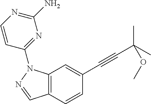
C12=C(C=CC(C#CC(C)(C)OC)=C1)C=NN2C1=NC(N)=NC=C1
